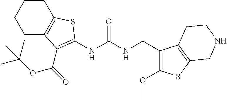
C1C2=C(CCC1)SC(NC(NCC1=C(OC)SC3=C1CCNC3)=O)=C2C(OC(C)(C)C)=O
